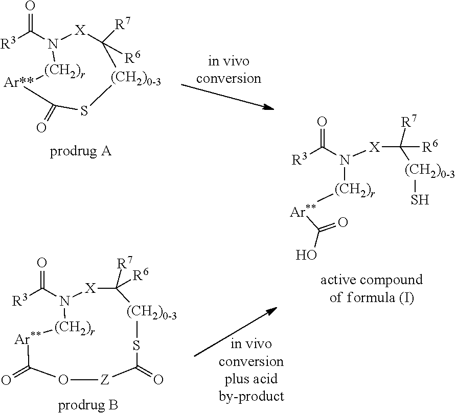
O=C([R3])N([(CH2)r][Ar**]C(O)=O)[X]C([R7])([R6])[(CH2)0-3]S.O=C([R3])N1[(CH2)r][Ar**]C(=O)O[Z]C(=O)S[(CH2)0-3]C([R7])([R6])[X]1.O=C([R3])N1[(CH2)r][Ar**]C(=O)S[(CH2)0-3]C([R6])([R7])[X]1
